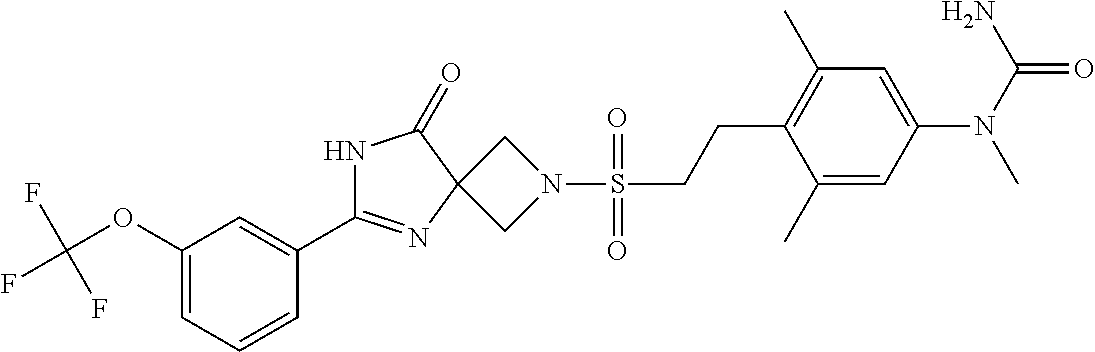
C1(OC(F)(F)F)=CC=CC(C2=NC3(C(=O)N2)CN(S(=O)(=O)CCC2=C(C)C=C(N(C)C(N)=O)C=C2C)C3)=C1
